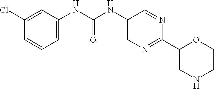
C(NC1=CN=C(C2CNCCO2)N=C1)(NC1=CC=CC(Cl)=C1)=O
